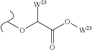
COC(C(O[W23])=O)[W23]
